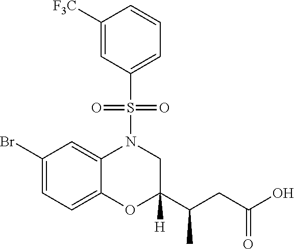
C1([F3C])=CC(S(=O)(=O)N2C3=CC(Br)=CC=C3OC(C(CC(O)=O)C)([H])C2)=CC=C1
